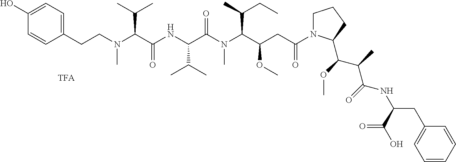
N(C(C(NC(C(N(C(C(CC(N1CCCC1C(C(C)C(NC(CC1=CC=CC=C1)C(=O)O)=O)OC)=O)OC)C(C)CC)C)=O)C(C)C)=O)C(C)C)(CCC1=CC=C(O)C=C1)C
